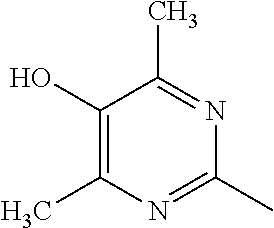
C1(O)=C(C)N=C(C)N=C1C
